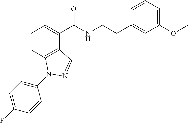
C1=CC2=C(C(C(NCCC3=CC(OC)=CC=C3)=O)=C1)C=NN2C1=CC=C(F)C=C1
